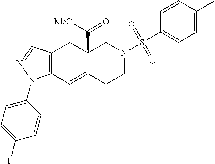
C12=C(C=C3C(C([MeO])=O)(C1)CN(S(C1=CC=C(C)C=C1)(=O)=O)CC3)N(C1=CC=C(F)C=C1)N=C2
